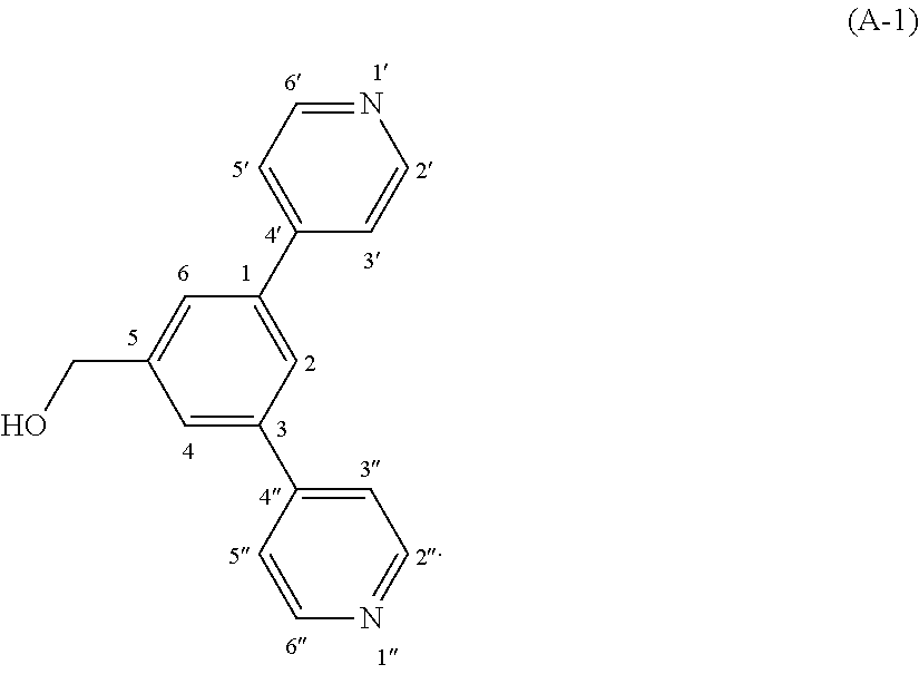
N1=CC=C(C2=CC(C3=CC=NC=C3)=CC(CO)=C2)C=C1
